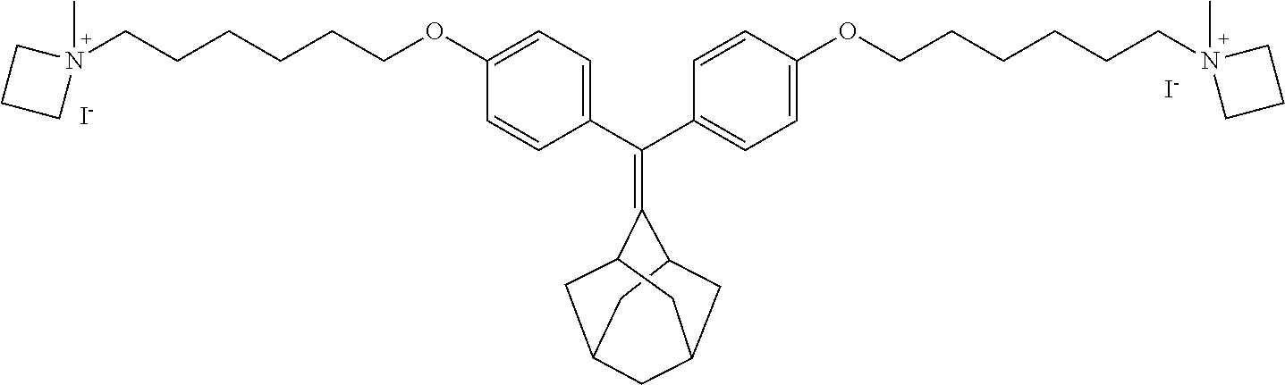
[I-].[I-].C1=CC(C(C2=CC=C(OCCCCCCN3(C)CCC3)C=C2)=C2C3CC4CC(CC2C4)C3)=CC=C1OCCCCCCN1(C)CCC1
